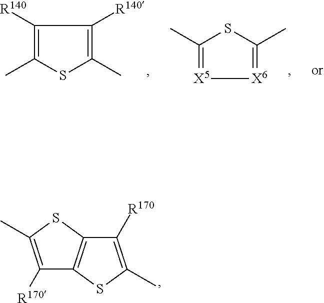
C1(C)=[X5][X6]=C(C)S1.C1([R140])=C(C)SC(C)=C1[R140].C1([R170])=C(C)SC2=C1SC(C)=C2[R170]
